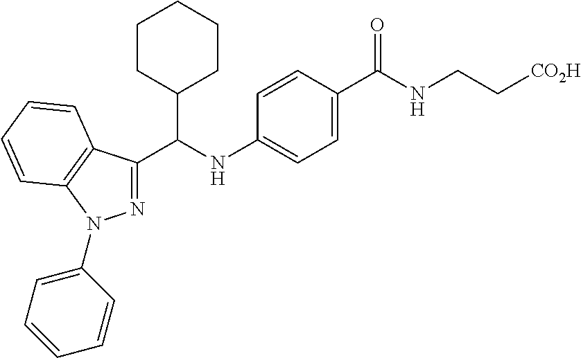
C12=C(C(C(NC3=CC=C(C(NCC[CO2H])=O)C=C3)C3CCCCC3)=NN1C1=CC=CC=C1)C=CC=C2
